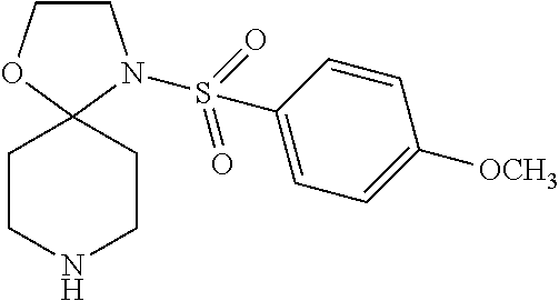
C1CN(S(C2=CC=C([OCH3])C=C2)(=O)=O)C2(O1)CCNCC2
